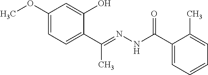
C1(OC)=CC=C(C(C)=NNC(=O)C2=CC=CC=C2C)C(O)=C1
